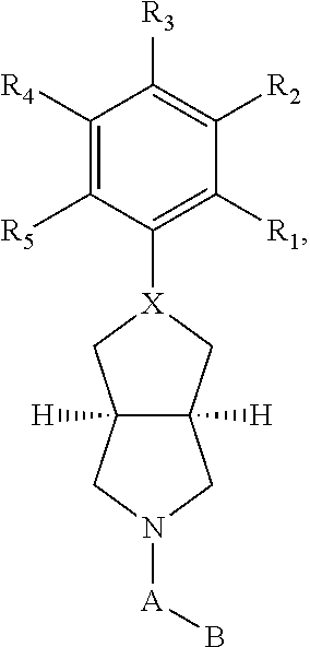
C1([R4])=C([R5])C([X]2CC3([H])C([H])(C2)CN([A]B)C3)=C([R1])C([R2])=C1[R3]
